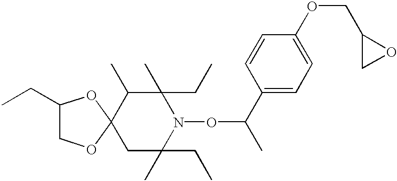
C1C(CC)(C)N(OC(C2=CC=C(OCC3CO3)C=C2)C)C(CC)(C)C(C)C12OCC(CC)O2
